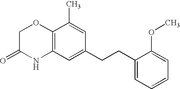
C12=C(C=C(CCC3=CC=CC=C3OC)C=C1C)NC(=O)CO2
